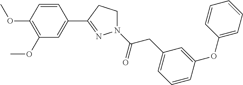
C1=CC(OC)=C(OC)C=C1C1=NN(C(=O)CC2=CC=CC(OC3=CC=CC=C3)=C2)CC1
